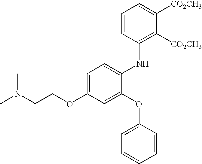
C1=C(OCCN(C)C)C=C(OC2=CC=CC=C2)C(NC2=C([CO2CH3])C([CO2CH3])=CC=C2)=C1
